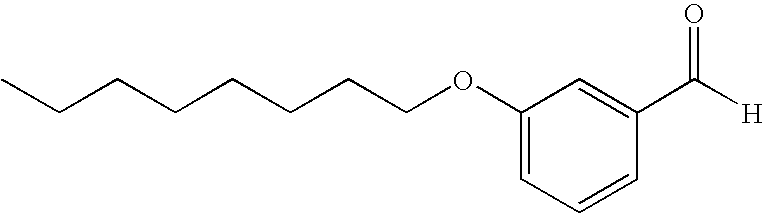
CCCCCCCCOC1=CC=CC(C([H])=O)=C1
